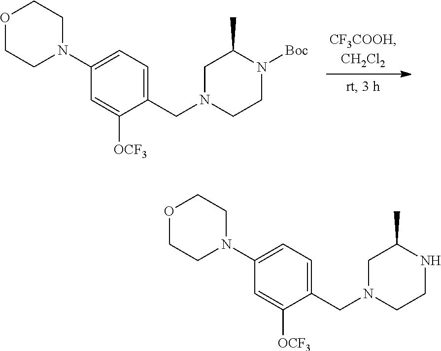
O1CCN(C2=CC=C(CN3CCN([Boc])C(C)C3)C([OCF3])=C2)CC1.O1CCN(C2=CC=C(CN3CCNC(C)C3)C([OCF3])=C2)CC1
